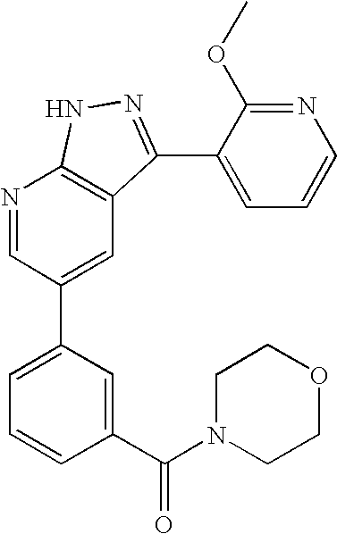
N1=CC(C2=CC=CC(C(N3CCOCC3)=O)=C2)=CC2=C1NN=C2C1=CC=CN=C1OC
